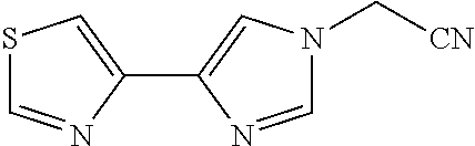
S1C=NC(C2=CN(C[CN])C=N2)=C1
